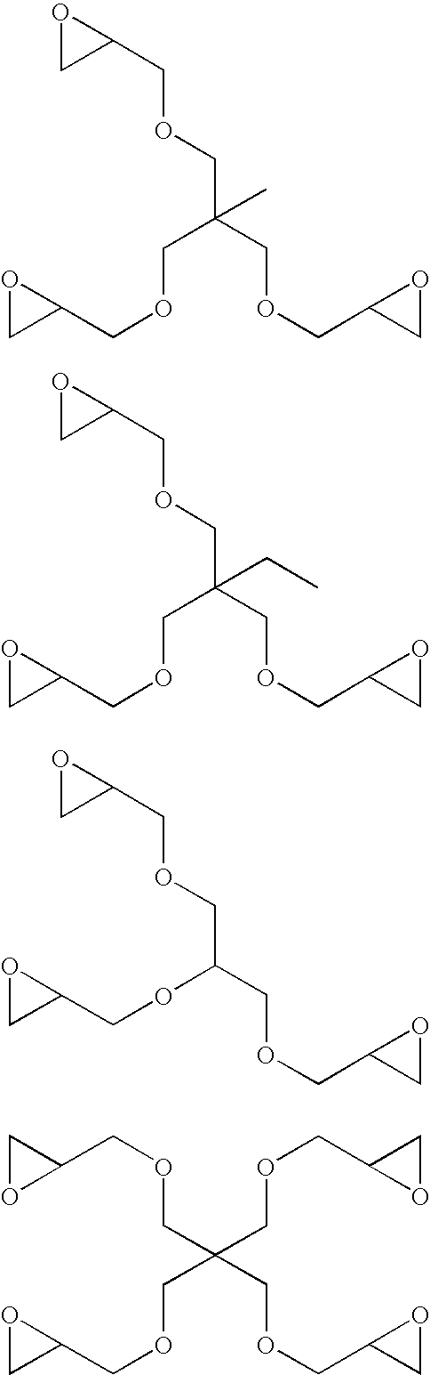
O1CC1COCC(COCC1CO1)(COCC1OC1)C.O1CC1COCC(COCC1CO1)(COCC1OC1)CC.C(COCC1CO1)(COCC1OC1)OCC1OC1.O1CC1COCC(COCC1CO1)(COCC1OC1)COCC1CO1
